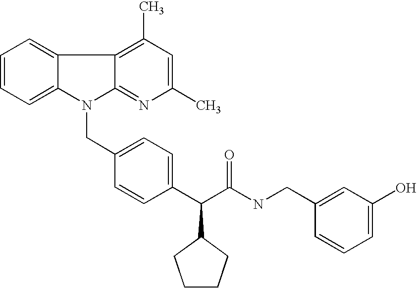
N1(CC2=CC=C(C(C(NCC3=CC(O)=CC=C3)=O)C3CCCC3)C=C2)C2=NC(C)=CC(C)=C2C2=CC=CC=C12
